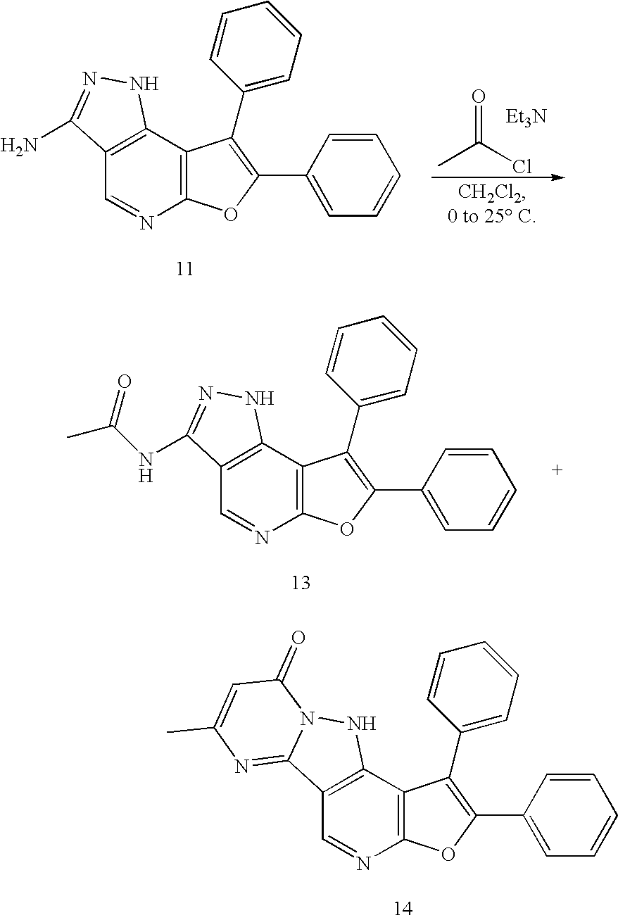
C12=C(C3=C(N=C1)OC(C1=CC=CC=C1)=C3C1=CC=CC=C1)NN1C2=NC(C)=CC1=O.C12=C(C3=C(N=C1)OC(C1=CC=CC=C1)=C3C1=CC=CC=C1)NN=C2N.CC(Cl)=O.[Et3N].C12=C(C3=C(N=C1)OC(C1=CC=CC=C1)=C3C1=CC=CC=C1)NN=C2NC(C)=O
